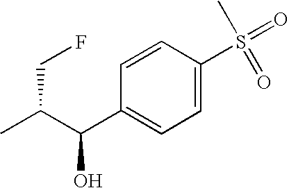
C1=C(S(=O)(C)=O)C=CC(C(C(C)CF)O)=C1
